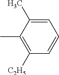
C1(C)=CC=CC([C2H5])=C1C
